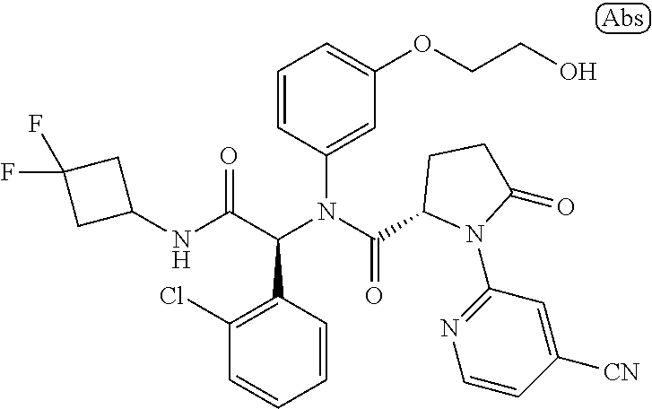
C1(NC(C(N(C(=O)C2N(C3=NC=CC([CN])=C3)C(=O)CC2)C2=CC(OCCO)=CC=C2)C2=C(Cl)C=CC=C2)=O)CC(F)(F)C1
